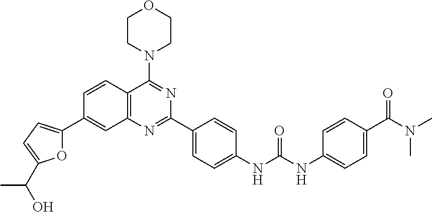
C1=CC2=C(C=C1C1=CC=C(C(C)O)O1)N=C(C1=CC=C(NC(NC3=CC=C(C(N(C)C)=O)C=C3)=O)C=C1)N=C2N1CCOCC1
